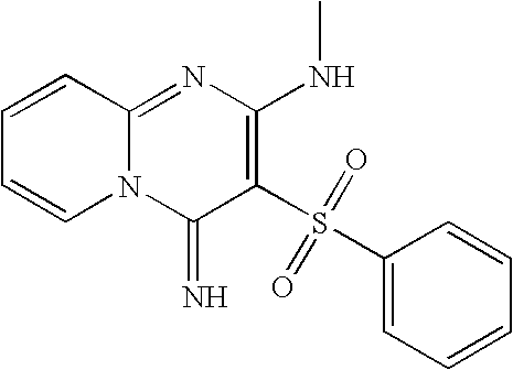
C1=CC2=NC(NC)=C(S(C3=CC=CC=C3)(=O)=O)C(=N)N2C=C1
